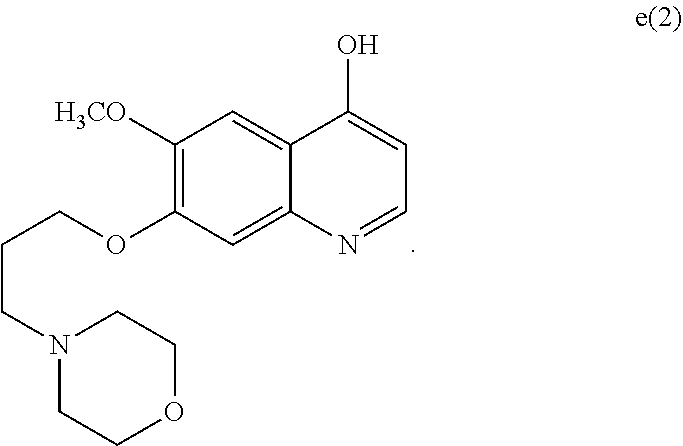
C1([H3CO])=C(OCCCN2CCOCC2)C=C2C(=C1)C(O)=CC=N2
